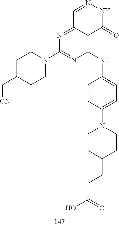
C1=NNC(=O)C2=C(NC3=CC=C(N4CCC(CCC(O)=O)CC4)C=C3)N=C(N3CCC(C[CN])CC3)N=C12
